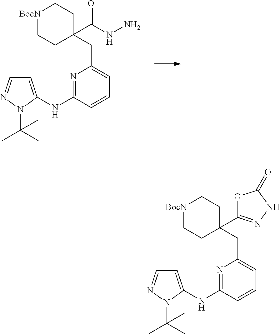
[BocN]1CCC(C(NN)=O)(CC2=CC=CC(NC3=CC=NN3C(C)(C)C)=N2)CC1.[BocN]1CCC(CC2=CC=CC(NC3=CC=NN3C(C)(C)C)=N2)(C2=NNC(=O)O2)CC1
